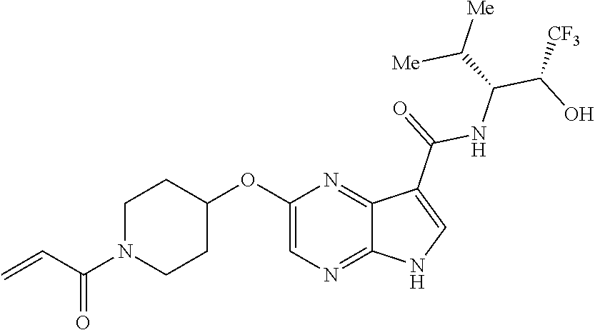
C1N(C(C=C)=O)CCC(OC2=CN=C3C(=N2)C(C(=O)NC(C([CF3])O)C([Me])[Me])=CN3)C1
